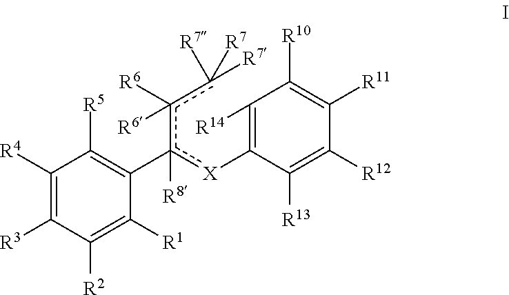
C1([R4])=C([R3])C([R2])=C([R1])C(c([X]C2=C([R14])C([R10])=C([R11])C([R12])=C2[R13])(c([R6])(c([R7])([R7])[R7])[R6])[R8])=C1[R5]
